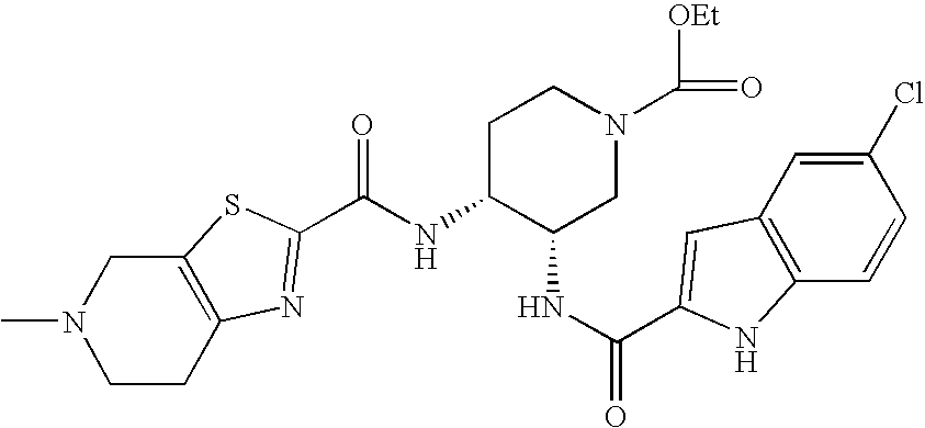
C(=O)(NC1C(NC(=O)C2=CC3=C(C=CC(Cl)=C3)N2)CN(C(=O)[OEt])CC1)C1=NC2=C(CN(C)CC2)S1
